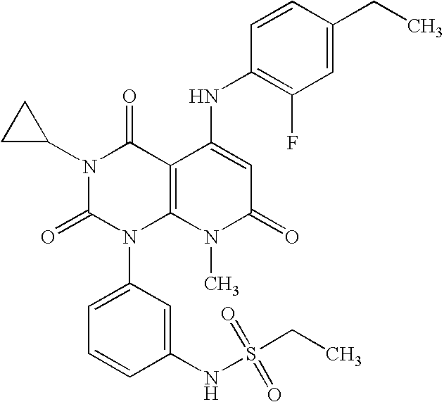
N1(C2CC2)C(=O)N(C2=CC=CC(NS(CC)(=O)=O)=C2)C2=C(C1=O)C(NC1=C(F)C=C(CC)C=C1)=CC(=O)N2C
